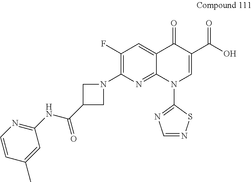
C1(F)=C(N2CC(C(NC3=NC=CC(C)=C3)=O)C2)N=C2C(=C1)C(=O)C(C(O)=O)=CN2C1=NC=NS1
